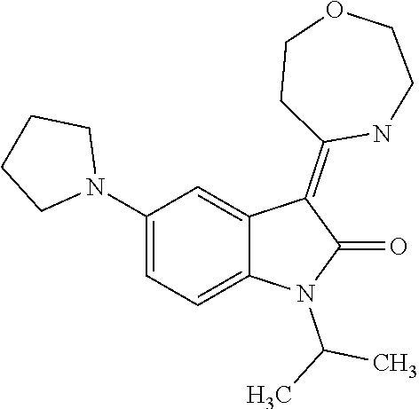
CC(N1C(=O)C(=C2CCOCCN2)C2=CC(N3CCCC3)=CC=C12)C
